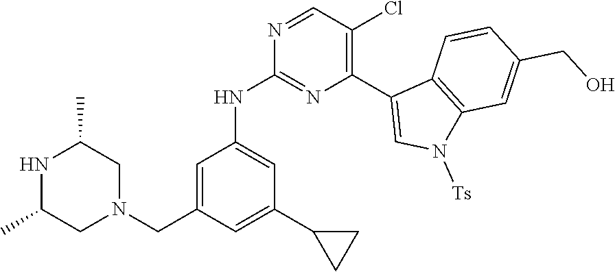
N1C(C)CN(CC2=CC(NC3=NC(C4=CN([Ts])C5=C4C=CC(CO)=C5)=C(Cl)C=N3)=CC(C3CC3)=C2)CC1C
